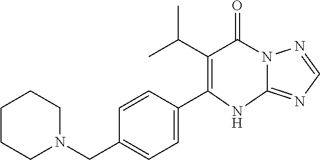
C12=NC=NN1C(=O)C(C(C)C)=C(C1=CC=C(CN3CCCCC3)C=C1)N2
